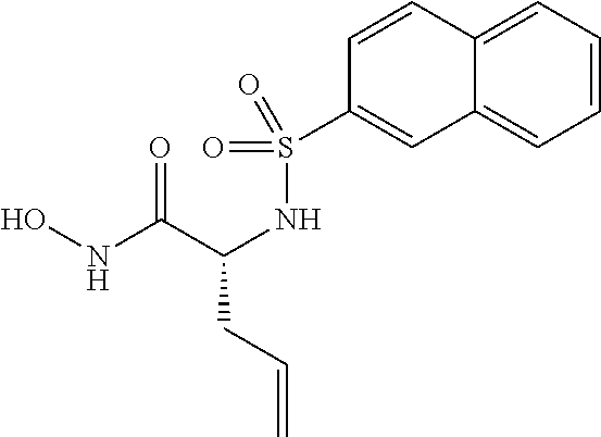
C1=CC=C2C(=C1)C=C(S(NC(CC=C)C(NO)=O)(=O)=O)C=C2
